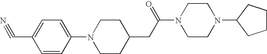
C1CC(CC(N2CCN(C3CCCC3)CC2)=O)CCN1C1=CC=C(C#N)C=C1
